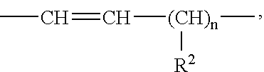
[(CH)n](C)([R2])C=CC
